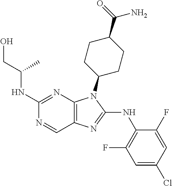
C1(NC(CO)C)=NC2=C(C=N1)N=C(NC1=C(F)C=C(Cl)C=C1F)N2C1CCC(C(=O)N)CC1
